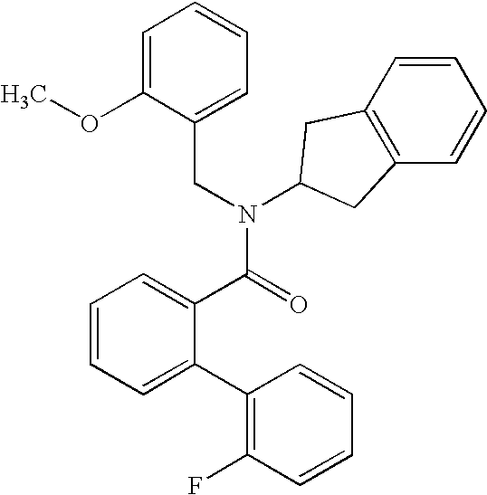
C1(CN(C(C2=CC=CC=C2C2=C(F)C=CC=C2)=O)C2CC3=C(C=CC=C3)C2)=CC=CC=C1OC
